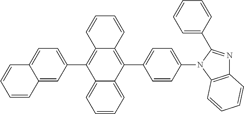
C1=CC2=C(C3=CC=C(N4C5=C(N=C4C4=CC=CC=C4)C=CC=C5)C=C3)C3=CC=CC=C3C(C3=CC=C4C(=C3)C=CC=C4)=C2C=C1
